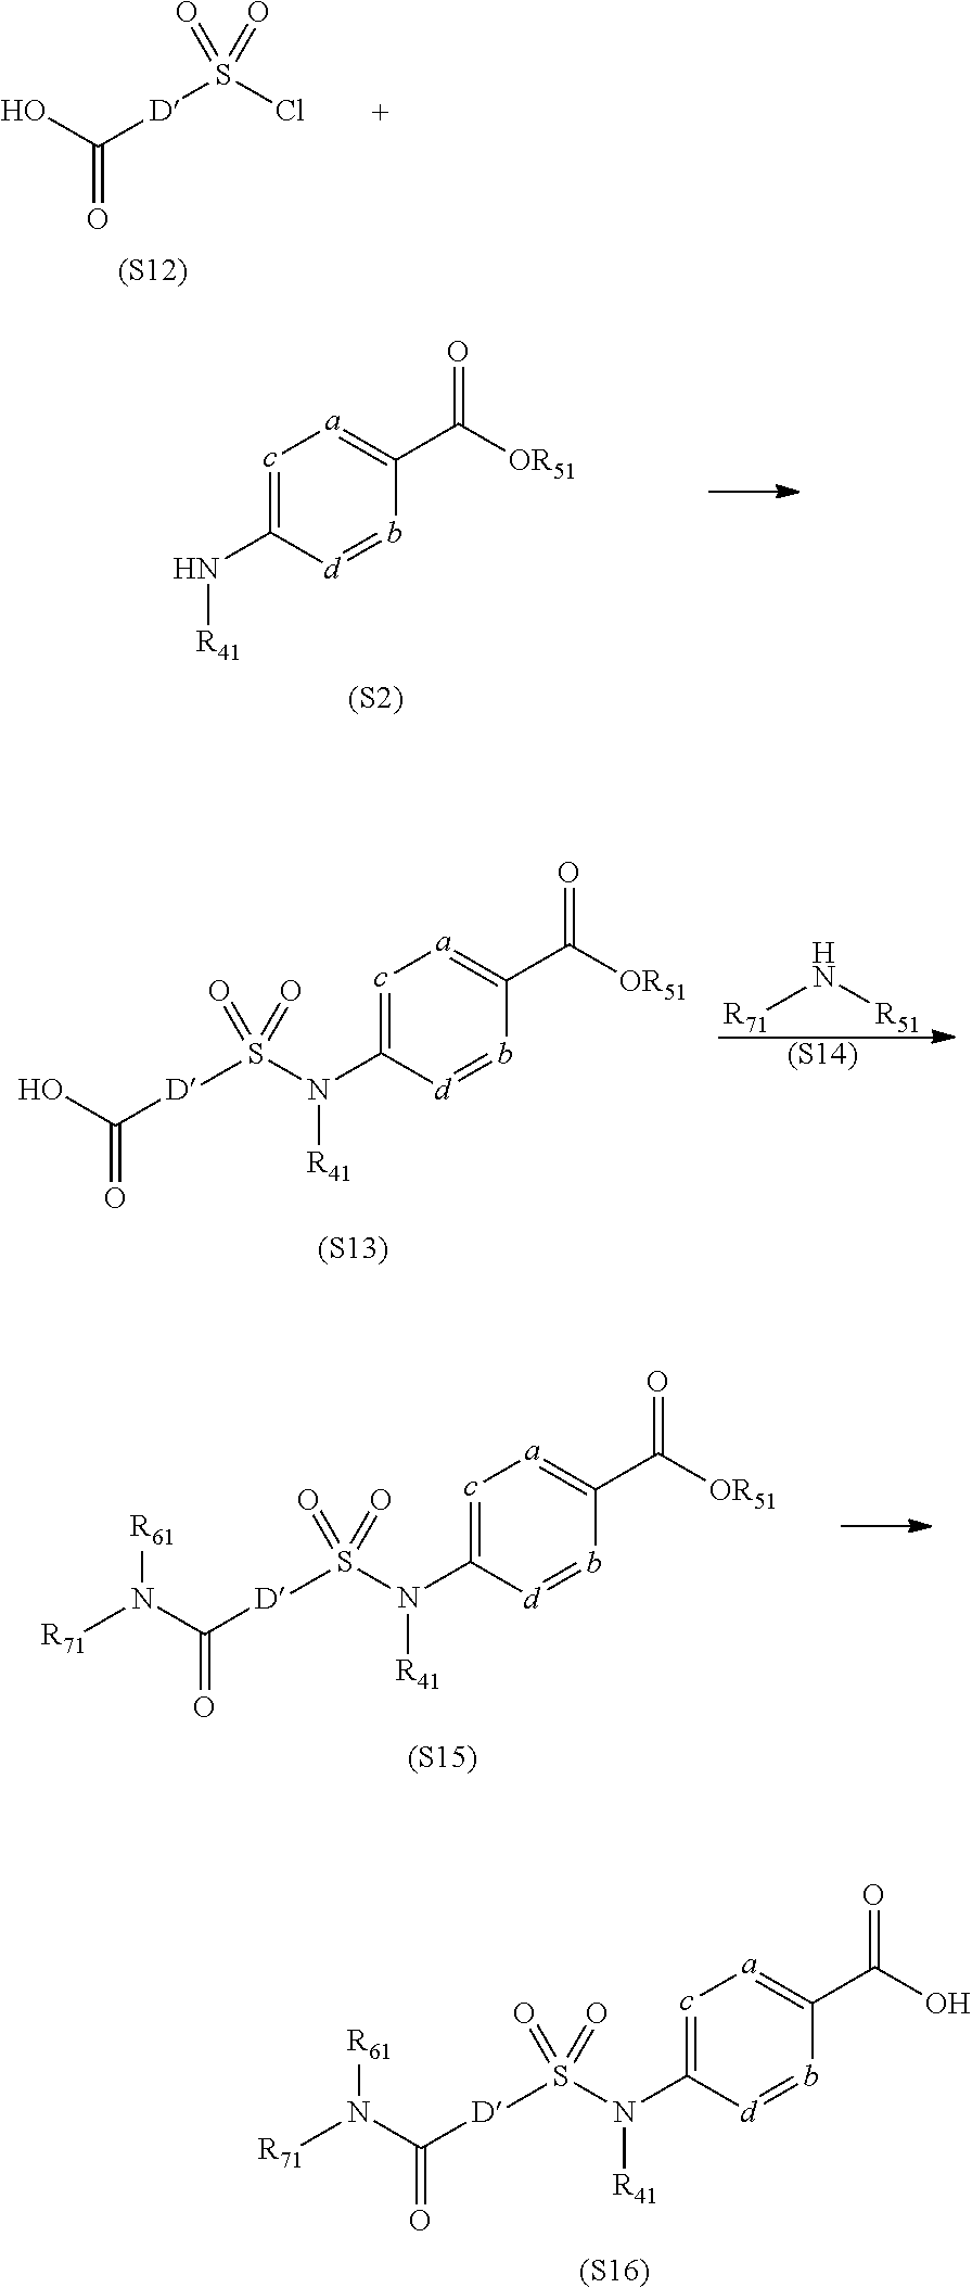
OC([D]S(Cl)(=O)=O)=O.[(S12)].c1=C(N[R41])[d]=bC(C([OR51])=O)=[a]1.[(S2)].c1=C(N([R41])S([D]C(O)=O)(=O)=O)[d]=bC(C([OR51])=O)=[a]1.[(S13)].[R71]N[R51].[(S14)].c1=C(N([R41])S([D]C(N([R71])[R61])=O)(=O)=O)[d]=bC(C([OR51])=O)=[a]1.[(S15)].c1=C(N([R41])S([D]C(N([R71])[R61])=O)(=O)=O)[d]=bC(C(O)=O)=[a]1.[(S16)]
